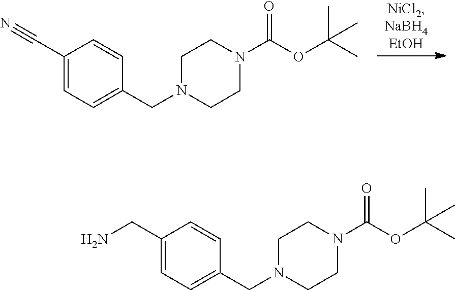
C1=C(C#N)C=CC(CN2CCN(C(OC(C)(C)C)=O)CC2)=C1.C1=C(CN)C=CC(CN2CCN(C(OC(C)(C)C)=O)CC2)=C1
